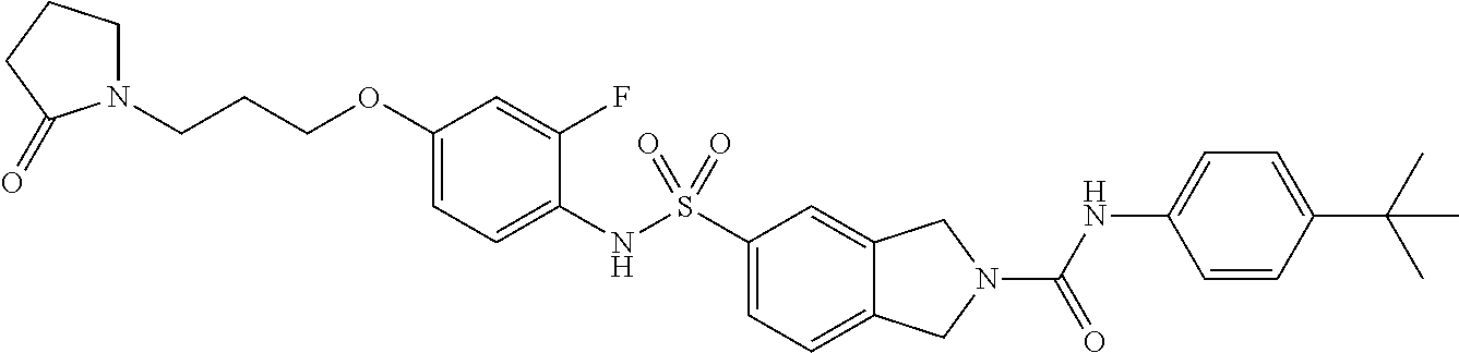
C1(OCCCN2CCCC2=O)=CC=C(NS(C2=CC=C3C(=C2)CN(C(NC2=CC=C(C(C)(C)C)C=C2)=O)C3)(=O)=O)C(F)=C1
